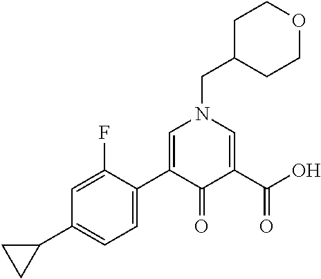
C1C(CN2C=C(C3=CC=C(C4CC4)C=C3F)C(=O)C(C(O)=O)=C2)CCOC1
